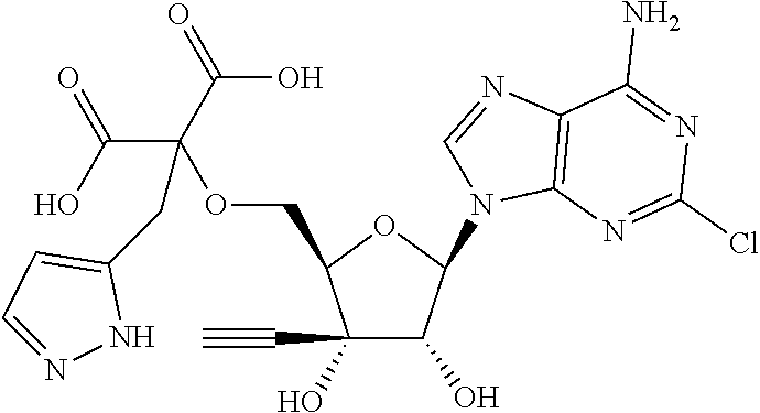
C1(C#C)(O)C(O)C(N2C3=C(N=C2)C(N)=NC(Cl)=N3)OC1COC(C(O)=O)(C(O)=O)CC1=CC=NN1
